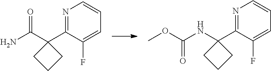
C1=CC=C(F)C(C2(C(N)=O)CCC2)=N1.C1=CC=C(F)C(C2(NC(OC)=O)CCC2)=N1
